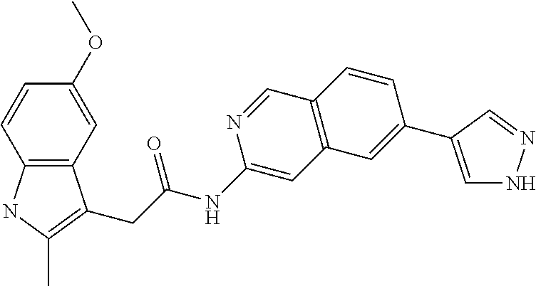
C(C(NC1=CC2=C(C=N1)C=CC(C1=CNN=C1)=C2)=O)C1=C(C)NC2=C1C=C(OC)C=C2
